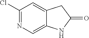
C1(Cl)=NC=C2C(=C1)CC(=O)N2
